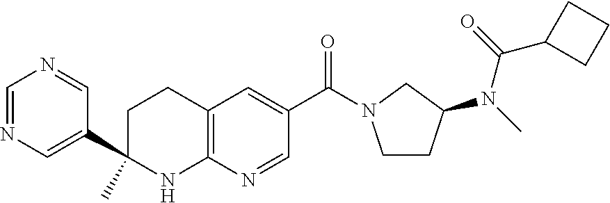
C12=C(N=CC(C(=O)N3CCC(N(C)C(=O)C4CCC4)C3)=C1)NC(C1=CN=CN=C1)(C)CC2
